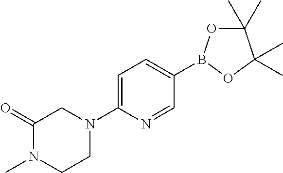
C1=C(N2CC(=O)N(C)CC2)N=CC(B2OC(C)(C)C(C)(C)O2)=C1
